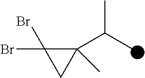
C1(C(C)C)(C)C(Br)(Br)C1
